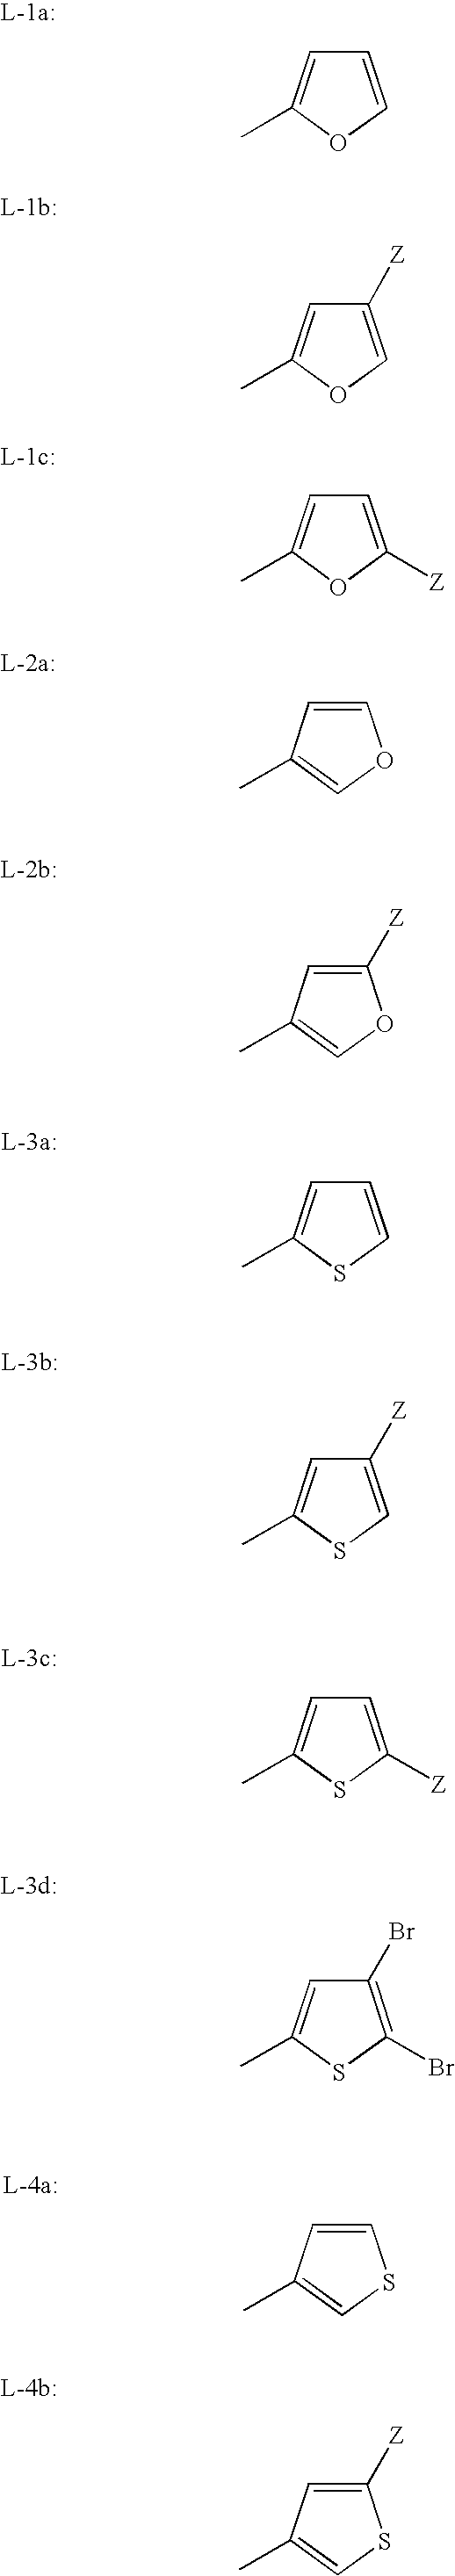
C1=COC(C)=C1.C1([Z])=COC(C)=C1.C1=C([Z])OC(C)=C1.C1=CC(C)=CO1.C1([Z])=CC(C)=CO1.C1=CSC(C)=C1.C1([Z])=CSC(C)=C1.C1=C([Z])SC(C)=C1.C1(Br)=C(Br)SC(C)=C1.C1([Z])=CC(C)=CS1.C1=CC(C)=CS1
